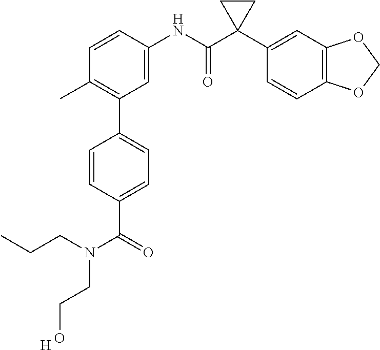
C1=C(NC(C2(C3=CC4=C(C=C3)OCO4)CC2)=O)C=CC(C)=C1C1=CC=C(C(N(CCC)CCO)=O)C=C1.[H]
